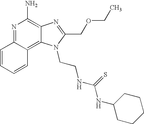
N1=C2C(=C3C(=C1N)N=C(COCC)N3CCNC(NC1CCCCC1)=S)C=CC=C2
